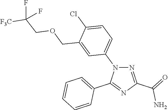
N1=C(C(=O)N)N=C(C2=CC=CC=C2)N1C1=CC=C(Cl)C(COCC([F3C])(F)F)=C1
